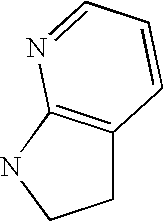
C1C2=C(NC1)N=CC=C2
